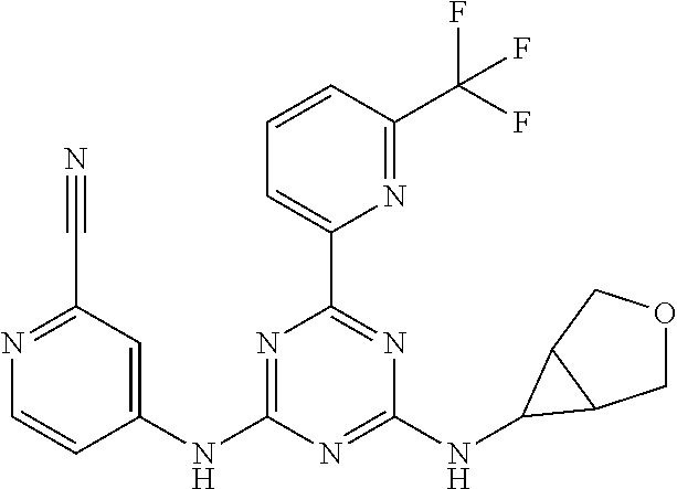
C1(NC2=NC(C3=CC=CC(C(F)(F)F)=N3)=NC(NC3C4COCC43)=N2)=CC(C#N)=NC=C1
